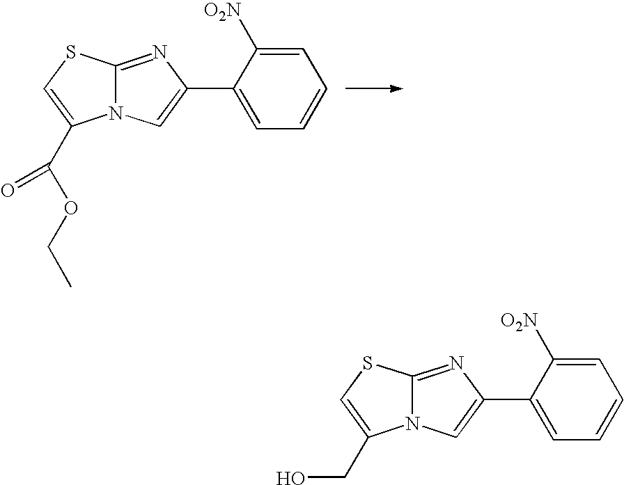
C1=C([O2N])C(C2=CN3C(=N2)SC=C3C(OCC)=O)=CC=C1.C1=C([O2N])C(C2=CN3C(=N2)SC=C3CO)=CC=C1
